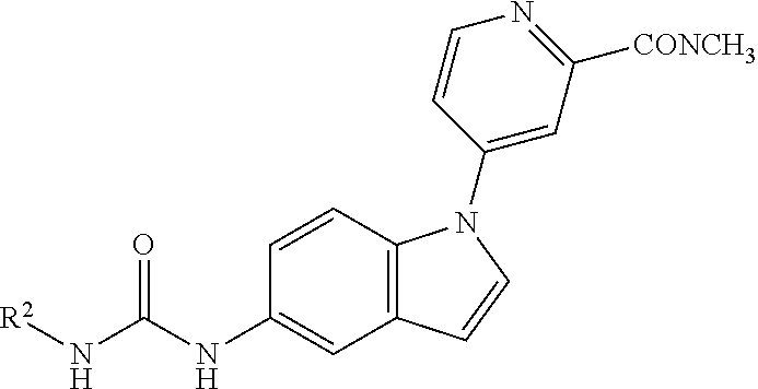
C12=C(C=CC(NC(N[R2])=O)=C1)N(C1=CC([CONCH3])=NC=C1)C=C2
